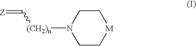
N1([(CH2)n]C=[Z])CC[M]CC1
